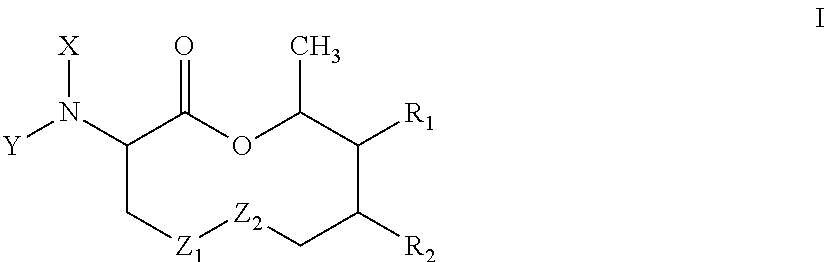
O1C(C)C([R1])C([R2])C[Z2][Z1]CC(N([Y])[X])C1=O
